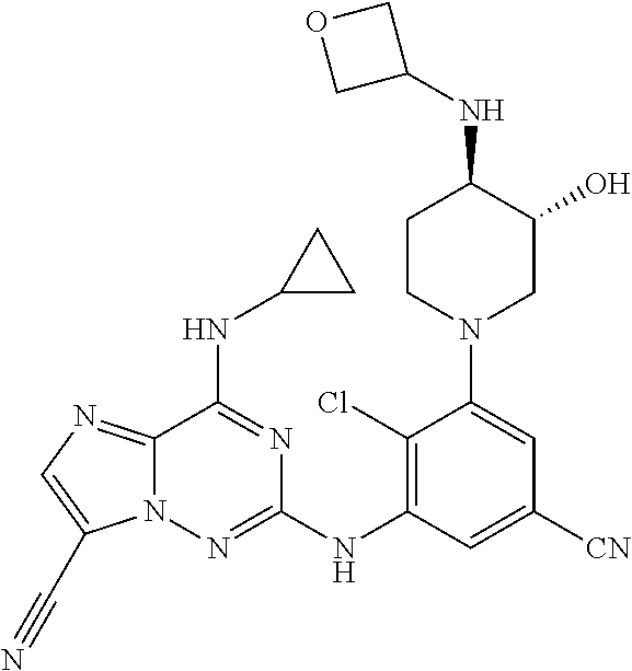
C12=NC=C(C#N)N1N=C(NC1=C(Cl)C(N3CC(O)C(NC4COC4)CC3)=CC([CN])=C1)N=C2NC1CC1
